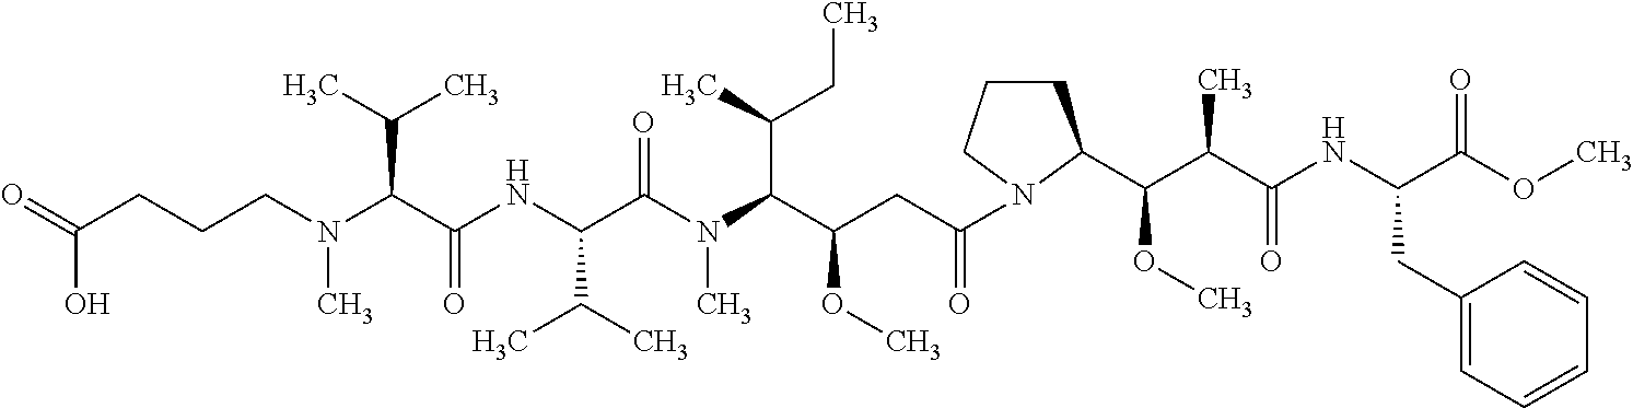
O=C(CCCN(C(C(NC(C(N(C(C(CC(=O)N1CCCC1C(C(C(NC(C(OC)=O)CC1=CC=CC=C1)=O)C)OC)OC)C(C)CC)C)=O)C(C)C)=O)C(C)C)C)O
